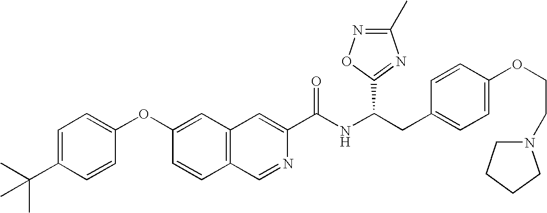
C1=C(C(C)(C)C)C=CC(OC2=CC3=C(C=C2)C=NC(C(NC(CC2=CC=C(OCCN4CCCC4)C=C2)C2=NC(C)=NO2)=O)=C3)=C1
